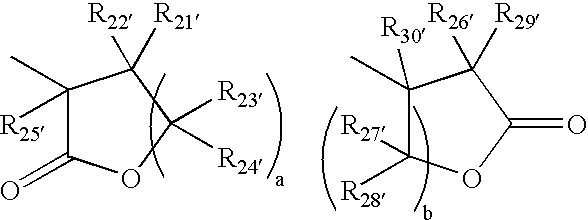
C1(C)([R25])C(=O)OC([R23])([R24])C1([R22])[R21].C1([R30])(C)C([R27])([R28])OC(=O)C1([R26])[R29]
